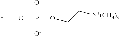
COP(=O)(OCC[N+(CH3)3])[O-]
